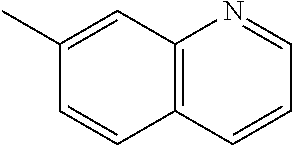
C1(C)=CC2=C(C=C1)C=CC=N2
